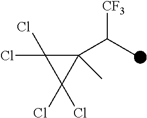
ClC1(Cl)C(C(C)[CF3])(C)C1(Cl)Cl
